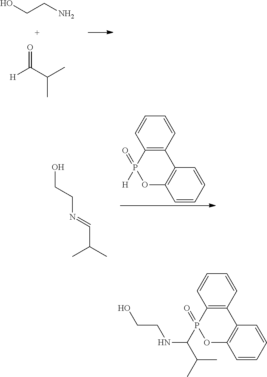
OCCN.[H]C(=O)C(C)C.OCCN=CC(C)C.C12=C(C=CC=C1)C1=C(OP2(=O)[H])C=CC=C1.C12=C(C=CC=C1)C1=C(OP2(=O)C(C(C)C)NCCO)C=CC=C1
